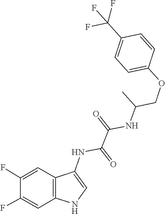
O(CC(C)NC(C(NC1=CNC2=C1C=C(F)C(F)=C2)=O)=O)C1=CC=C(C(F)(F)F)C=C1
